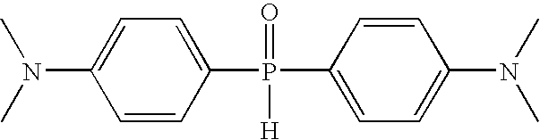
C1=C(P(C2=CC=C(N(C)C)C=C2)(=O)[H])C=CC(N(C)C)=C1
